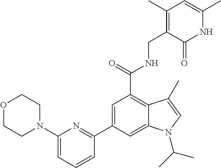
N1C(C)=CC(C)=C(CNC(C2=C3C(=CC(C4=NC(N5CCOCC5)=CC=C4)=C2)N(C(C)C)C=C3C)=O)C1=O
